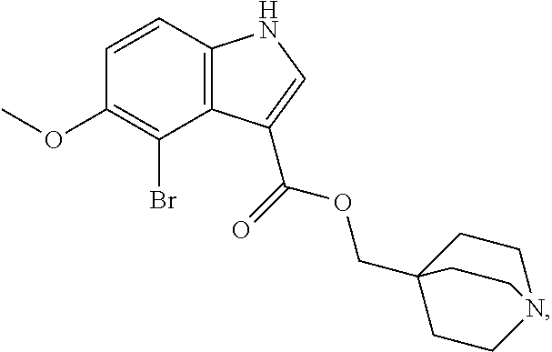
C12=C(C=CC(OC)=C1Br)NC=C2C(OCC12CCN(CC1)CC2)=O
